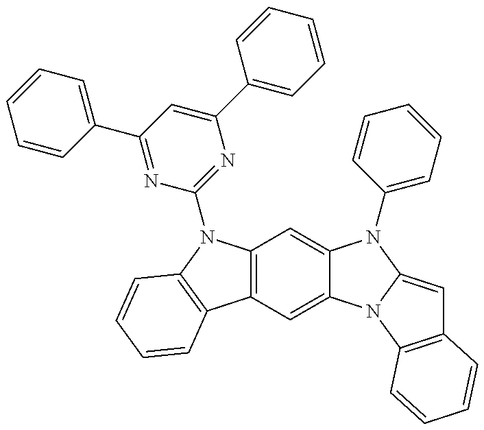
C12=C(C=C3C(=C1)N(C1=CC=CC=C1)C1=CC4=C(N31)C=CC=C4)C1=C(N2C2=NC(C3=CC=CC=C3)=CC(C3=CC=CC=C3)=N2)C=CC=C1
